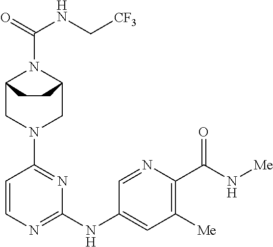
C12CN(C3=NC(NC4=CC([Me])=C(C(N[Me])=O)N=C4)=NC=C3)CC(N1C(=O)NC[CF3])CC2
